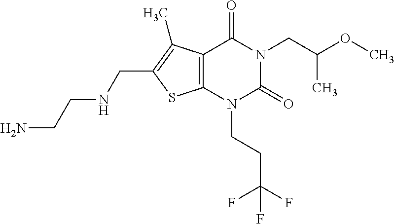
C12=C(N(CCC(F)(F)F)C(=O)N(CC(OC)C)C1=O)SC(CNCCN)=C2C
